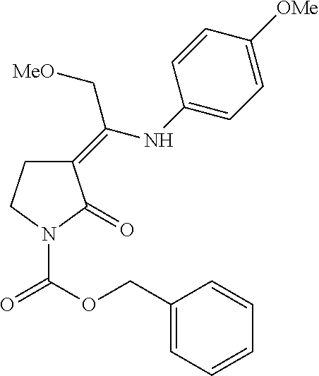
C1(=C(NC2=CC=C([OMe])C=C2)C[MeO])CCN(C(OCC2=CC=CC=C2)=O)C1=O
